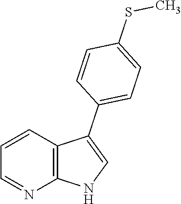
C1=CC2=C(N=C1)NC=C2C1=CC=C(SC)C=C1
